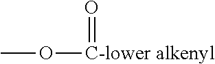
O=[C-lower alkenyl]OC
